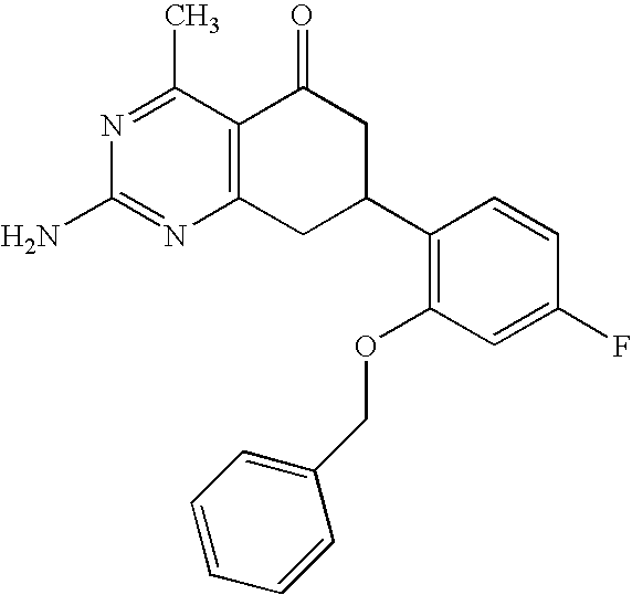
C12=C(CC(C3=C(OCC4=CC=CC=C4)C=C(F)C=C3)CC1=O)N=C(N)N=C2C
